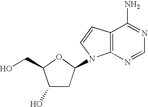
C1(O)CC(N2C3=C(C=C2)C(N)=NC=N3)OC1CO
